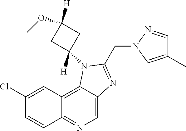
C1(Cl)=CC2=C3C(=CN=C2C=C1)N=C(CN1N=CC(C)=C1)N3C1([H])CC([H])(OC)C1
